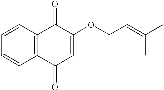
C1=CC2=C(C=C1)C(=O)C=C(OCC=C(C)C)C2=O
